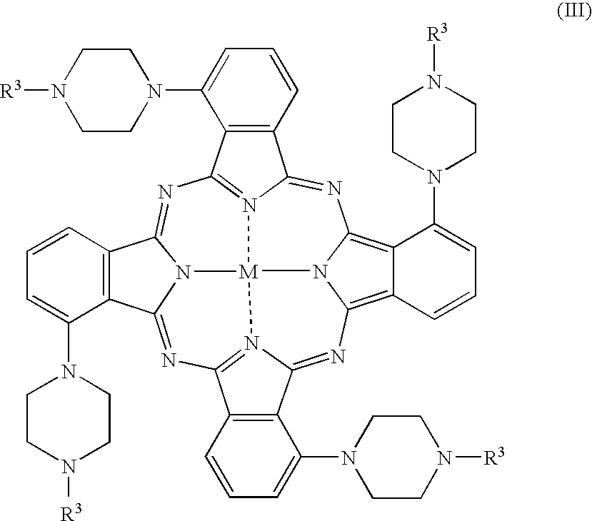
N1=C2N3=C(N=C4N5C(=NC6=N7C(=NC8=C9C(=C1N8[M]753)C(N1CCN([R3])CC1)=CC=C9)C1=C6C=CC=C1N1CCN([R3])CC1)C1=C4C=CC=C1N1CCN([R3])CC1)C1=C2C=CC=C1N1CCN([R3])CC1
